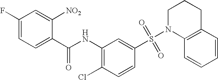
C1(F)=CC=C(C(NC2=C(Cl)C=CC(S(N3C4=C(CCC3)C=CC=C4)(=O)=O)=C2)=O)C([NO2])=C1
